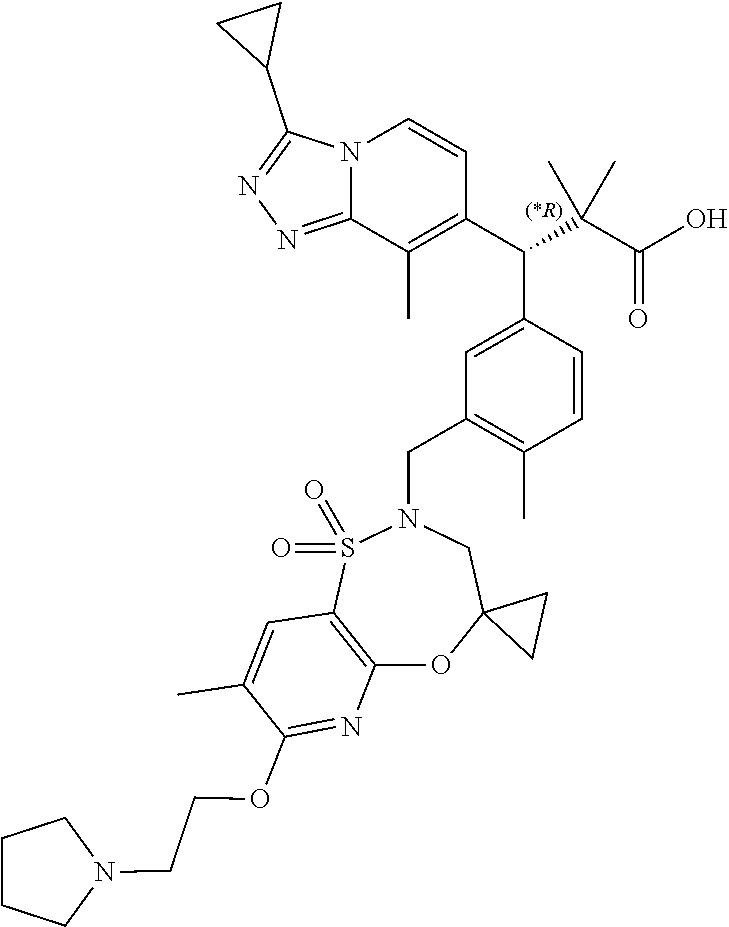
C1=C(C(C2=C(C)C3=NN=C(C4CC4)N3C=C2)C(C(O)=O)(C)C)C=CC(C)=C1CN1S(=O)(=O)C2=C(OC3(C1)CC3)N=C(OCCN1CCCC1)C(C)=C2
